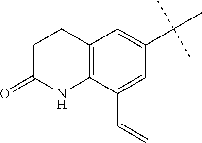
C1C(=O)NC2=C(C1)C=C(C(C)(C)C)C=C2C=C
